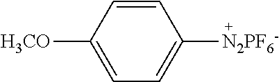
C1=C([H3CO])C=CC([N2PF6-])=C1
